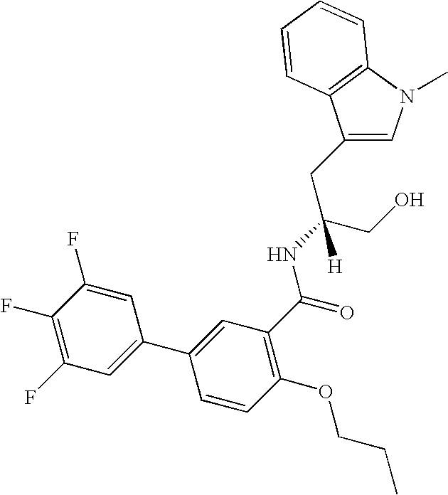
C1(CC(CO)(NC(=O)C2=C(OCCC)C=CC(C3=CC(F)=C(F)C(F)=C3)=C2)[H])=CN(C)C2=C1C=CC=C2
